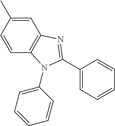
C1=CC(C)=CC2=C1N(C1=CC=CC=C1)C(C1=CC=CC=C1)=N2
